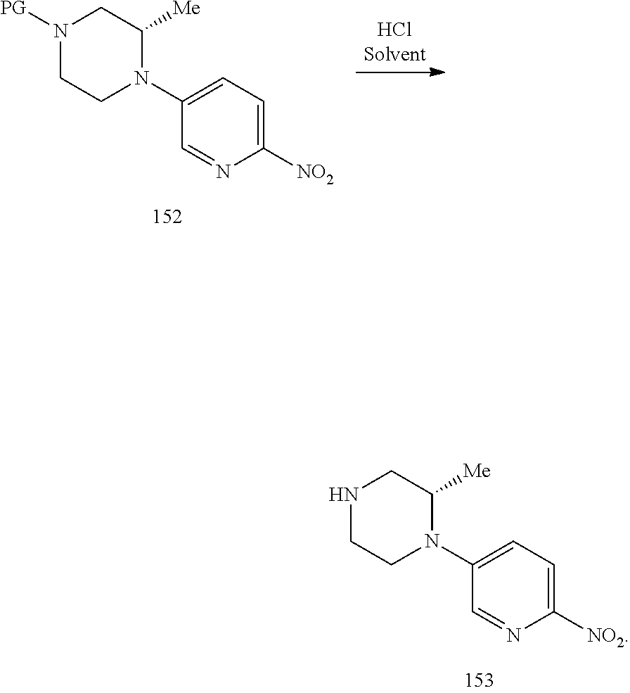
C1([NO2])=CC=C(N2C([Me])CN([PG])CC2)C=N1.C1([NO2])=CC=C(N2C([Me])CNCC2)C=N1
